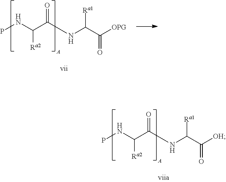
[OPG]C(C(NC(C([Ra2])NP)=O)[Ra1])=O.[OH]C(C(NC(C([Ra2])NP)=O)[Ra1])=O
